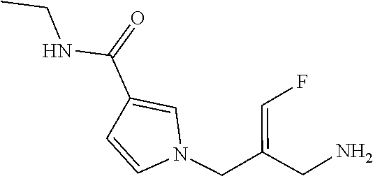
N1(CC(CN)=CF)C=CC(C(=O)NCC)=C1
